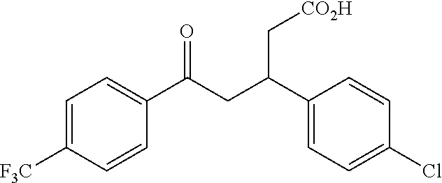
C1(C(CC(C2=CC=C([F3C])C=C2)=O)C[CO2H])=CC=C(Cl)C=C1
